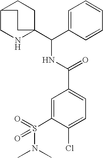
C1=CC=CC(C(C23CCC(CN2)CC3)NC(C2=CC=C(Cl)C(S(=O)(N(C)C)=O)=C2)=O)=C1
